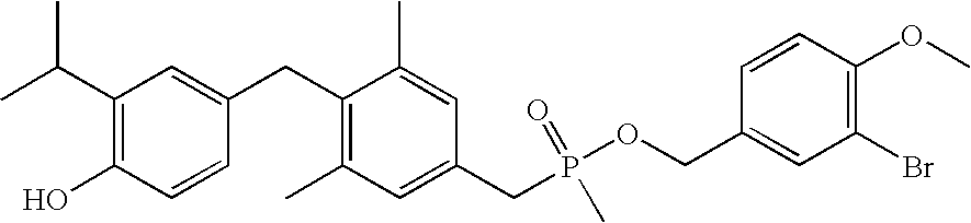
C1(C(C)C)=C(O)C=CC(CC2=C(C)C=C(CP(OCC3=CC(Br)=C(OC)C=C3)(=O)C)C=C2C)=C1
